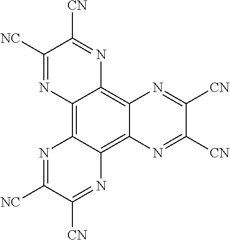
C1([NC])=NC2=C3C(=C4C(=C2N=C1[CN])N=C([CN])C([CN])=N4)N=C([CN])C([NC])=N3
